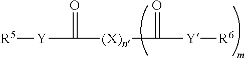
[R5][Y]C([(X)n]C([Y][R6])=O)=O
